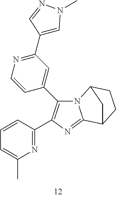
N1=C(C2=C(C3=CC(C4=CN(C)N=C4)=NC=C3)N3C(=N2)C2CCC3C2)C=CC=C1C
